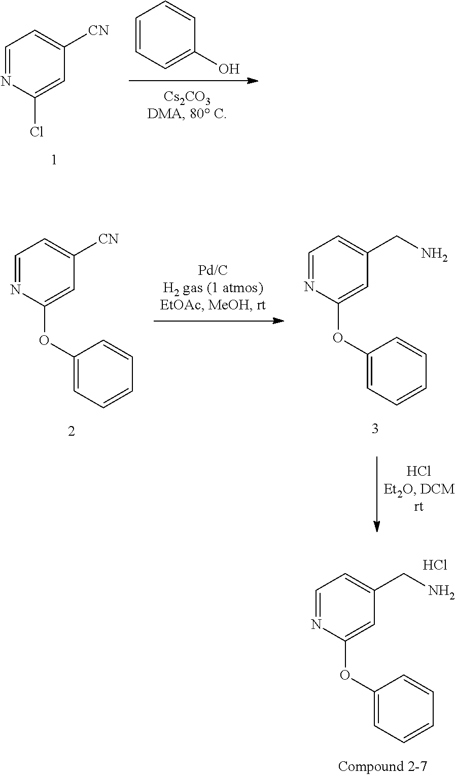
C1=NC(OC2=CC=CC=C2)=CC(CN)=C1.Cl.C1=CC=C(O)C=C1.C1=NC(Cl)=CC([CN])=C1.C1=NC(OC2=CC=CC=C2)=CC([CN])=C1.C1=NC(OC2=CC=CC=C2)=CC(CN)=C1
